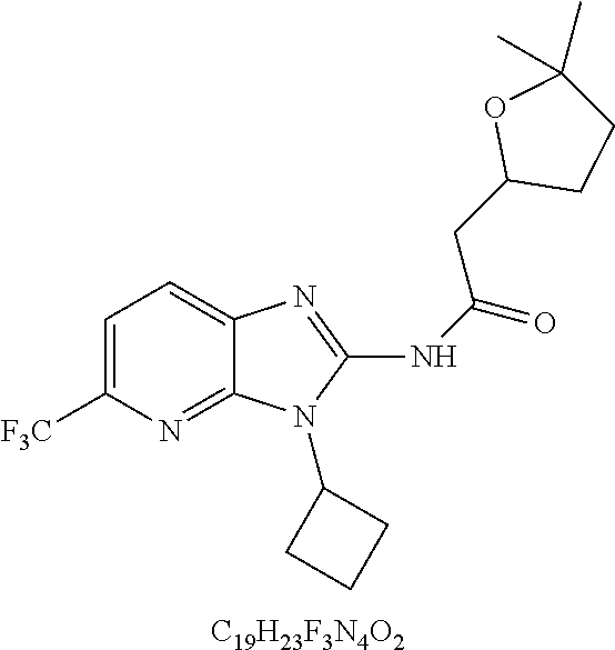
C1=C([F3C])N=C2C(=C1)N=C(NC(=O)CC1CCC(C)(C)O1)N2C1CCC1.[C19H23F3N4O2]
